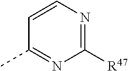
C1=CN=C([R47])N=C1C
